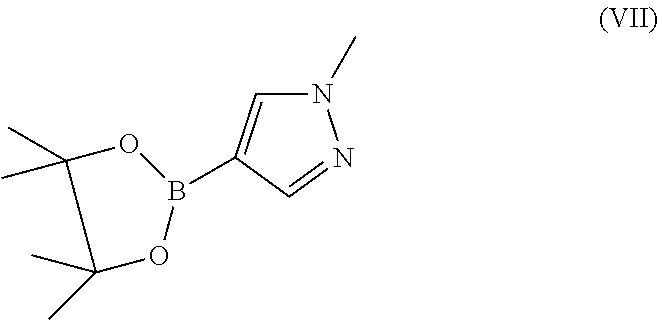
N1(C)C=C(B2OC(C)(C)C(C)(C)O2)C=N1
